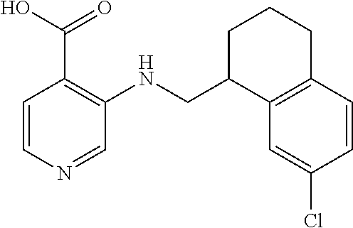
C1=CN=CC(NCC2C3=C(CCC2)C=CC(Cl)=C3)=C1C(O)=O
